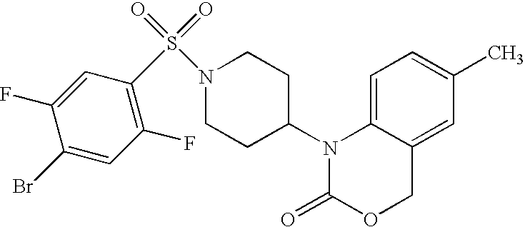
C1=C2C(=CC(C)=C1)COC(=O)N2C1CCN(S(=O)(=O)C2=C(F)C=C(Br)C(F)=C2)CC1
